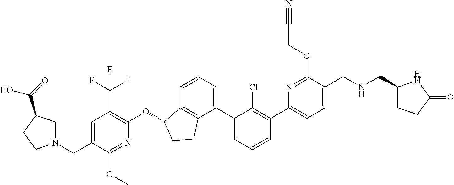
C1=C(C2=C(Cl)C(C3=CC=CC4=C3CCC4OC3=C(C(F)(F)F)C=C(CN4CC(C(=O)O)CC4)C(OC)=N3)=CC=C2)N=C(OCC#N)C(CNCC2CCC(=O)N2)=C1
